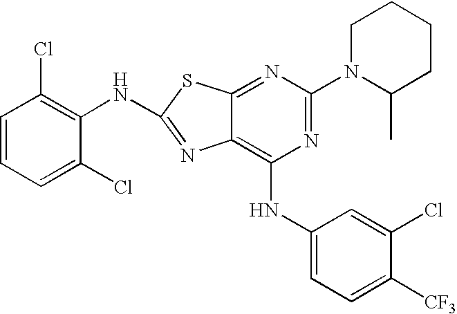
N1=C(N2C(C)CCCC2)N=C2C(=C1NC1=CC=C([CF3])C(Cl)=C1)N=C(NC1=C(Cl)C=CC=C1Cl)S2
